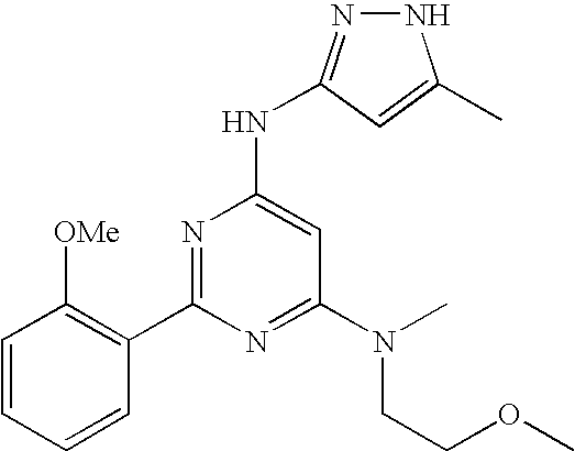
N1N=C(NC2=CC(N(CCOC)C)=NC(C3=C([OMe])C=CC=C3)=N2)C=C1C
